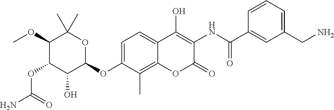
NC(=O)OC1C(O)C(OC2=CC=C3C(=C2C)OC(=O)C(NC(=O)C2=CC(CN)=CC=C2)=C3O)OC(C)(C)C1OC
